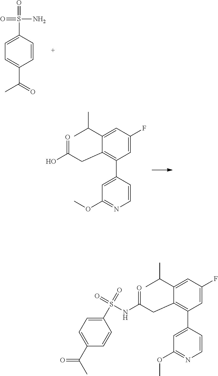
C1=C(F)C=C(C(C)C)C(CC(O)=O)=C1C1=CC(OC)=NC=C1.C1=CC(S(N)(=O)=O)=CC=C1C(=O)C.C1=C(F)C=C(C(C)C)C(CC(NS(=O)(=O)C2=CC=C(C(=O)C)C=C2)=O)=C1C1=CC(OC)=NC=C1
